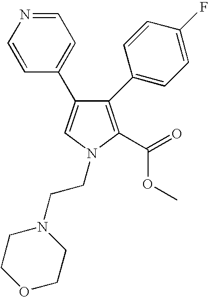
C1(C2=CC=C(F)C=C2)=C(C(OC)=O)N(CCN2CCOCC2)C=C1C1=CC=NC=C1
